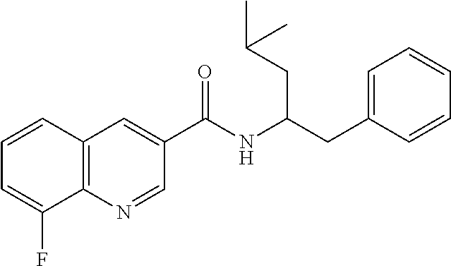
C1=CC2=C(C(F)=C1)N=CC(C(NC(CC1=CC=CC=C1)CC(C)C)=O)=C2
